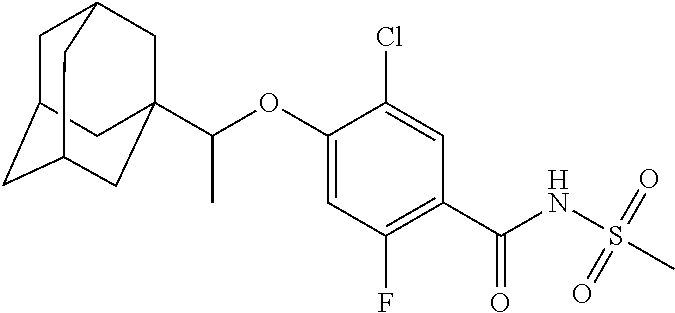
C1=C(OC(C23CC4CC(CC(C2)C4)C3)C)C(Cl)=CC(C(NS(C)(=O)=O)=O)=C1F
